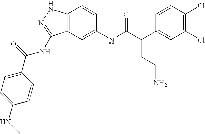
C12=C(C=C(NC(C(C3=CC(Cl)=C(Cl)C=C3)CCN)=O)C=C1)C(NC(C1=CC=C(NC)C=C1)=O)=NN2
